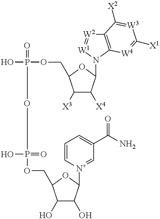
OP(=O)(OP(O)(=O)OCC1C(O)C(O)C([N+]2=CC(C(N)=O)=CC=C2)O1)OCC1C([X3])C([X4])C(N2[W1]=[W2]C3=C2[W4]=C([X1])[W3]=C3[X2])O1
